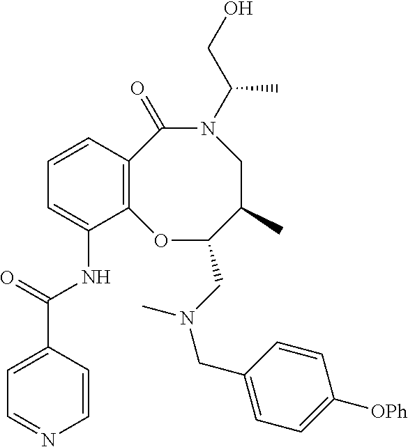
C12=C(C=CC=C1NC(C1=CC=NC=C1)=O)C(=O)N(C(CO)C)CC(C)C(CN(C)CC1=CC=C([OPh])C=C1)O2
